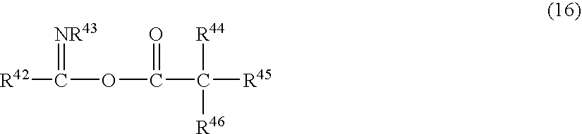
[R42]C(OC(C([R45])([R44])[R46])=O)=[NR43]
